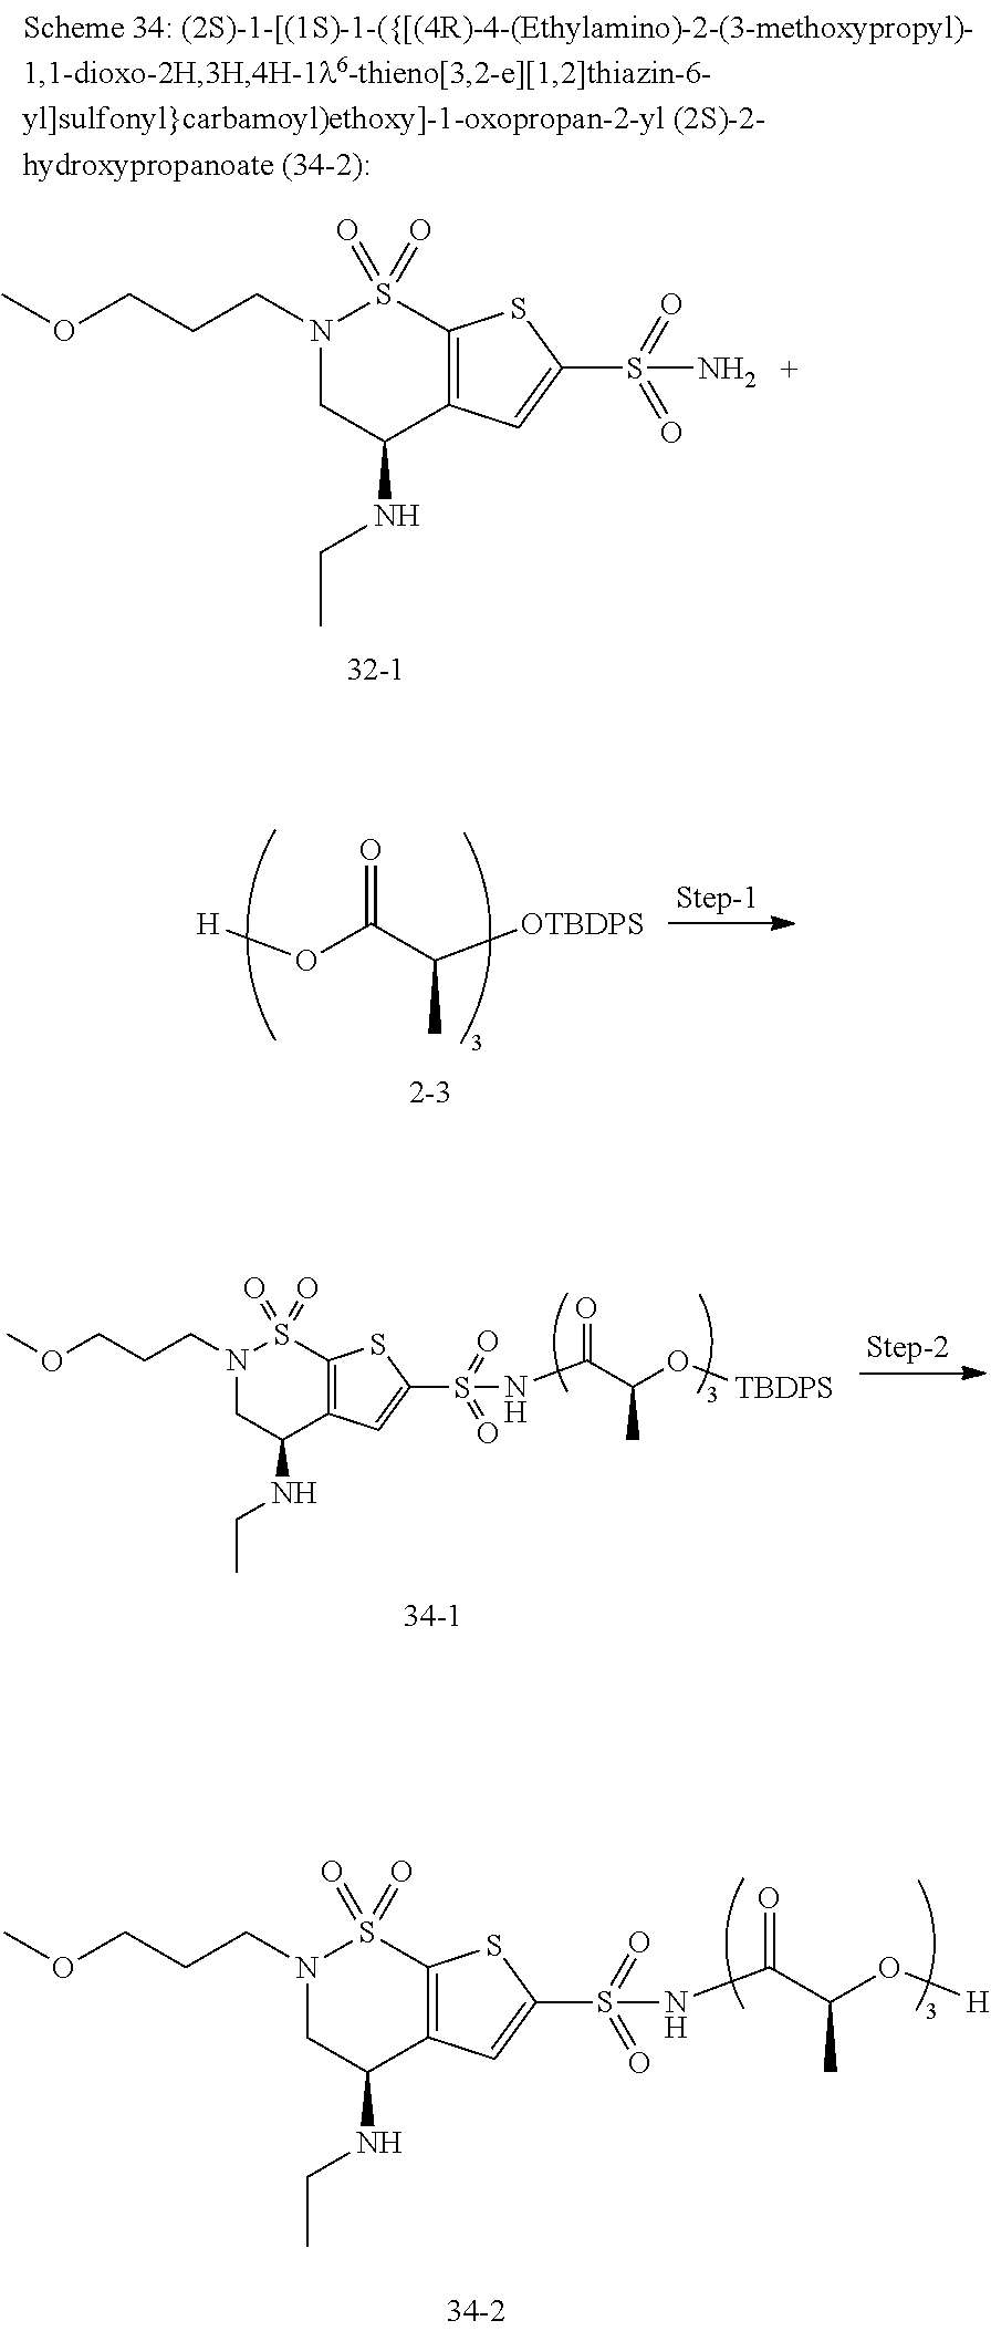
[H]OC(C([OTBDPS])C)=O.N1(CCCOC)CC(NCC)C2=C(S1(=O)=O)SC(S(N)(=O)=O)=C2.N1(CCCOC)CC(NCC)C2=C(S1(=O)=O)SC(S(NC(C(O[TBDPS])C)=O)(=O)=O)=C2.N1(CCCOC)CC(NCC)C2=C(S1(=O)=O)SC(S(NC(C(O[H])C)=O)(=O)=O)=C2
